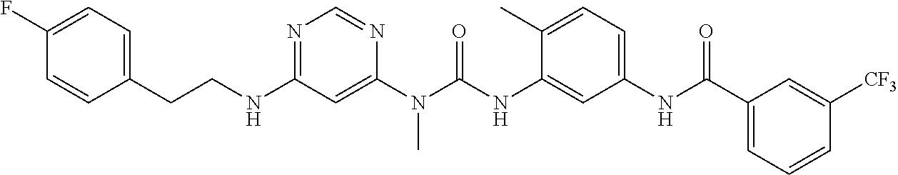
C(NC1=NC=NC(N(C(NC2=CC(NC(C3=CC=CC([CF3])=C3)=O)=CC=C2C)=O)C)=C1)CC1=CC=C(F)C=C1
